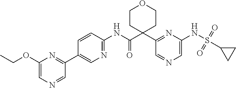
C1(C2(C(NC3=NC=C(C4=NC(OCC)=CN=C4)C=C3)=O)CCOCC2)=NC(NS(=O)(=O)C2CC2)=CN=C1
